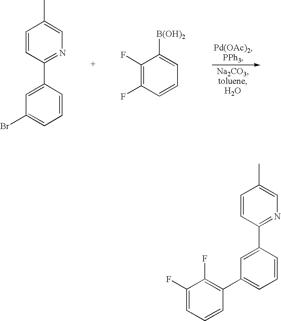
C1=CC(C2=CC(Br)=CC=C2)=NC=C1C.C1(F)=C(F)C=CC=C1[B(OH)2].C1=CC(C2=CC(C3=C(F)C(F)=CC=C3)=CC=C2)=NC=C1C
